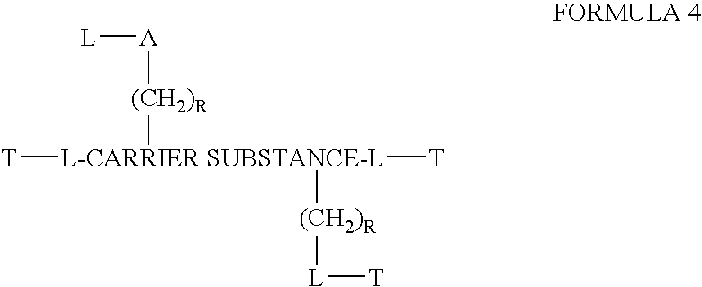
[T][L-CARRIER SUBSTANCE-L]([T])([(CH2)R][A][L])[(CH2)R][L][T]
